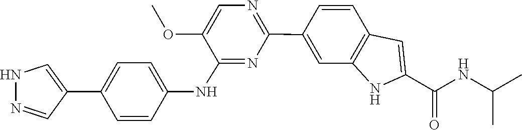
N(C(C1=CC2=C(C=C(C3=NC=C(OC)C(NC4=CC=C(C5=CNN=C5)C=C4)=N3)C=C2)N1)=O)C(C)C
